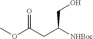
OCC(CC(OC)=O)[NHBoc]
